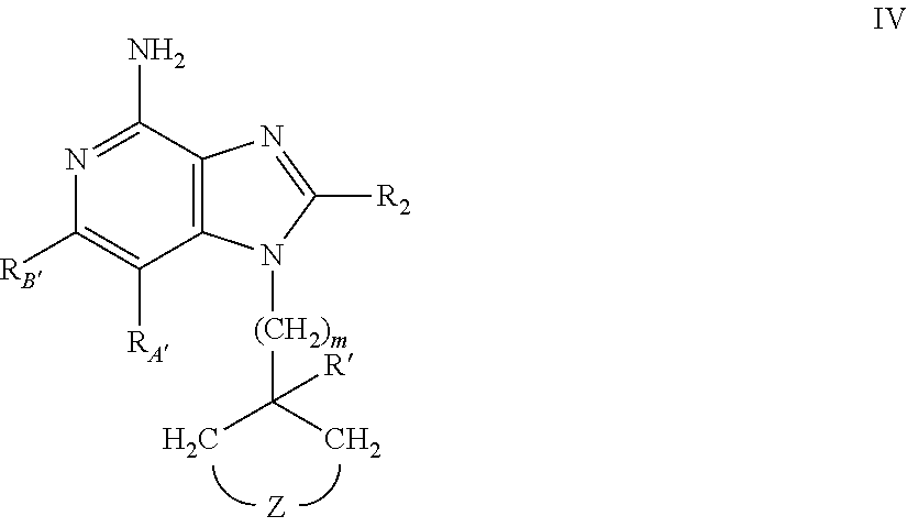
C12=C(C(N)=NC([RB])=C1[RA])N=C([R2])N2[(CH2)m]C(C)(C)[R]
